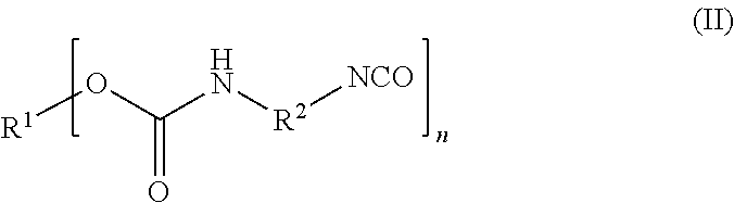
[R1]OC(N[R2][NCO])=O
